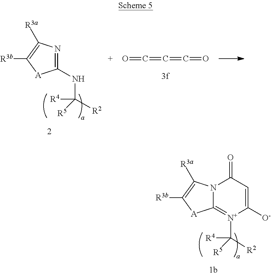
C1(NC([R4])([R5])[R2])=NC([R3a])=C([R3b])[A]1.O=C=C=C=O.C12=[N+](C([R4])([R5])[R2])C([O-])=CC(=O)N1C([R3a])=C([R3b])[A]2
